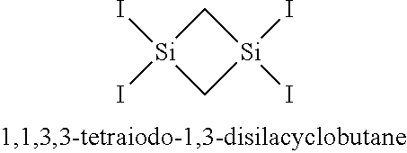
C1[Si](I)(I)C[Si]1(I)I
